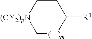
C1([R1])CC[(CY2)pN]C[(   )m]1
